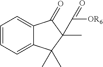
C1=CC=C2C(=C1)C(=O)C(C)(C(=O)[OR6])C2(C)C
